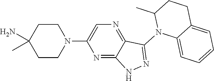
N1(C2=NNC3=NC(N4CCC(N)(C)CC4)=CN=C23)C2=CC=CC=C2CCC1C
